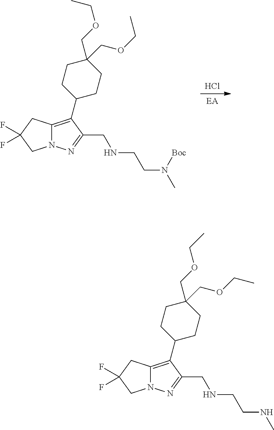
[EA].Cl.C12=C(C3CCC(COCC)(COCC)CC3)C(CNCCN(C)[Boc])=NN1CC(F)(F)C2.C12=C(C3CCC(COCC)(COCC)CC3)C(CNCCNC)=NN1CC(F)(F)C2
